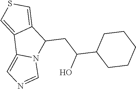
C1CC(C(CC2C3=CSC=C3C3=CN=CN23)O)CCC1
